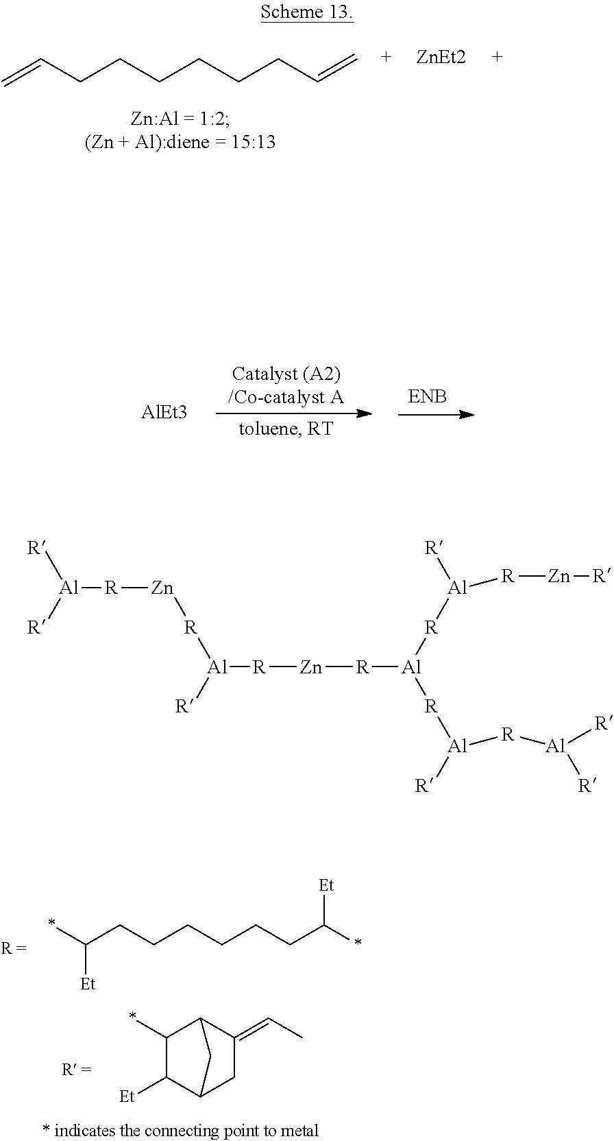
[AlEt3].[ZnEt2].C=CCCCCCCC=C.C1(*)C([Et])C2CC(=CC)C1C2.*C(CCCCCCC(*)[Et])[Et].[Al]([R][Zn][R][Al]([R][Al]([R])[R][Zn][R])[R][Al]([R])[R][Al]([R])[R])([R])[R][Zn][R][Al]([R])[R]
